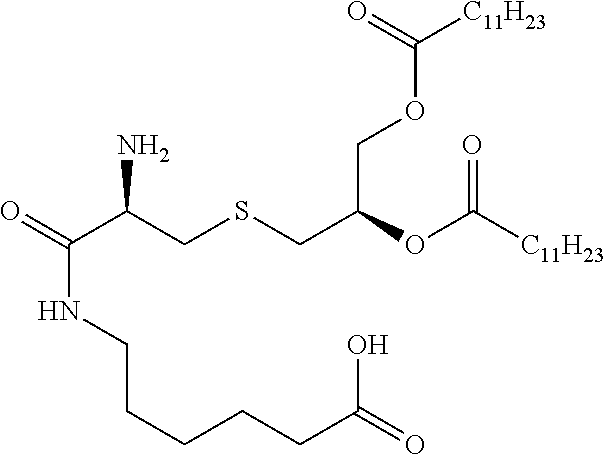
C(C(CSCC(COC([C11H23])=O)OC([C11H23])=O)N)(=O)NCCCCCC(O)=O
